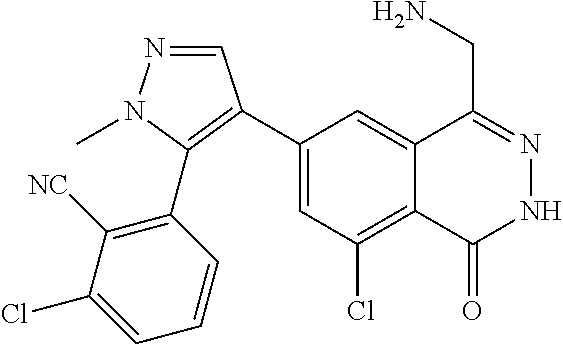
C1(C2=C(C3=C([NC])C(Cl)=CC=C3)N(C)N=C2)=CC(Cl)=C2C(=C1)C(CN)=NNC2=O
